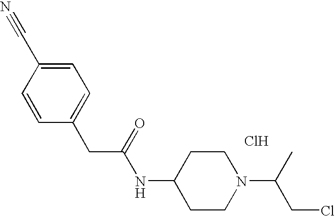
C1(CC(NC2CCN(C(C)CCl)CC2)=O)=CC=C(C#N)C=C1.Cl
